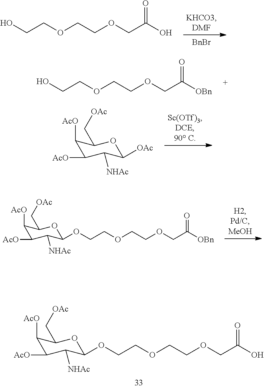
[BnBr].OCCOCCOCC(O)=O.OCCOCCOCC([OBn])=O.C1([AcO])C([AcO])C([NHAc])C([OAc])OC1C[OAc].C1([AcO])C([AcO])C([NHAc])C(OCCOCCOCC([OBn])=O)OC1C[OAc].C1([AcO])C([AcO])C([NHAc])C(OCCOCCOCC(O)=O)OC1C[OAc]
